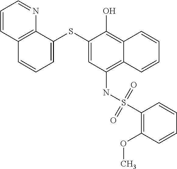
C1=C(SC2=CC(NS(C3=C(OC)C=CC=C3)(=O)=O)=C3C(=C2O)C=CC=C3)C2=C(C=C1)C=CC=N2
